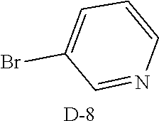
C1=C(Br)C=NC=C1.[D]
